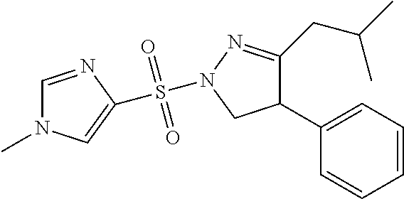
C(C1=NN(S(C2=CN(C)C=N2)(=O)=O)CC1C1=CC=CC=C1)C(C)C
